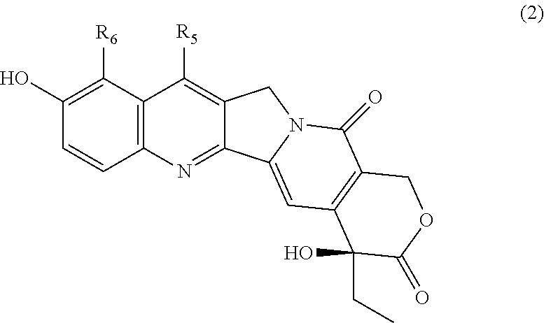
C1(O)=C([R6])C2=C(C=C1)N=C1C(=C2[R5])CN2C1=CC1=C(C2=O)COC(=O)C1(O)CC
